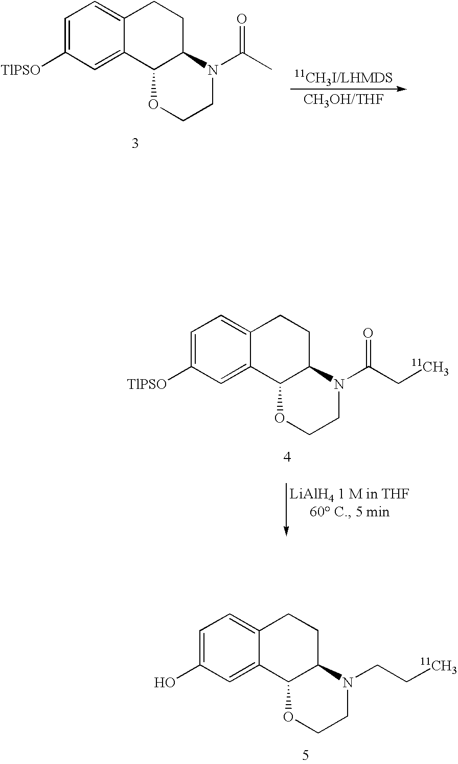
C1=C([TlPSO])C=C2C(=C1)CCC1C2OCCN1C(C)=O.C1=C(O)C=C2C(=C1)CCC1C2OCCN1CC[11CH3].C1=C([TlPSO])C=C2C(=C1)CCC1C2OCCN1C(C[11CH3])=O
